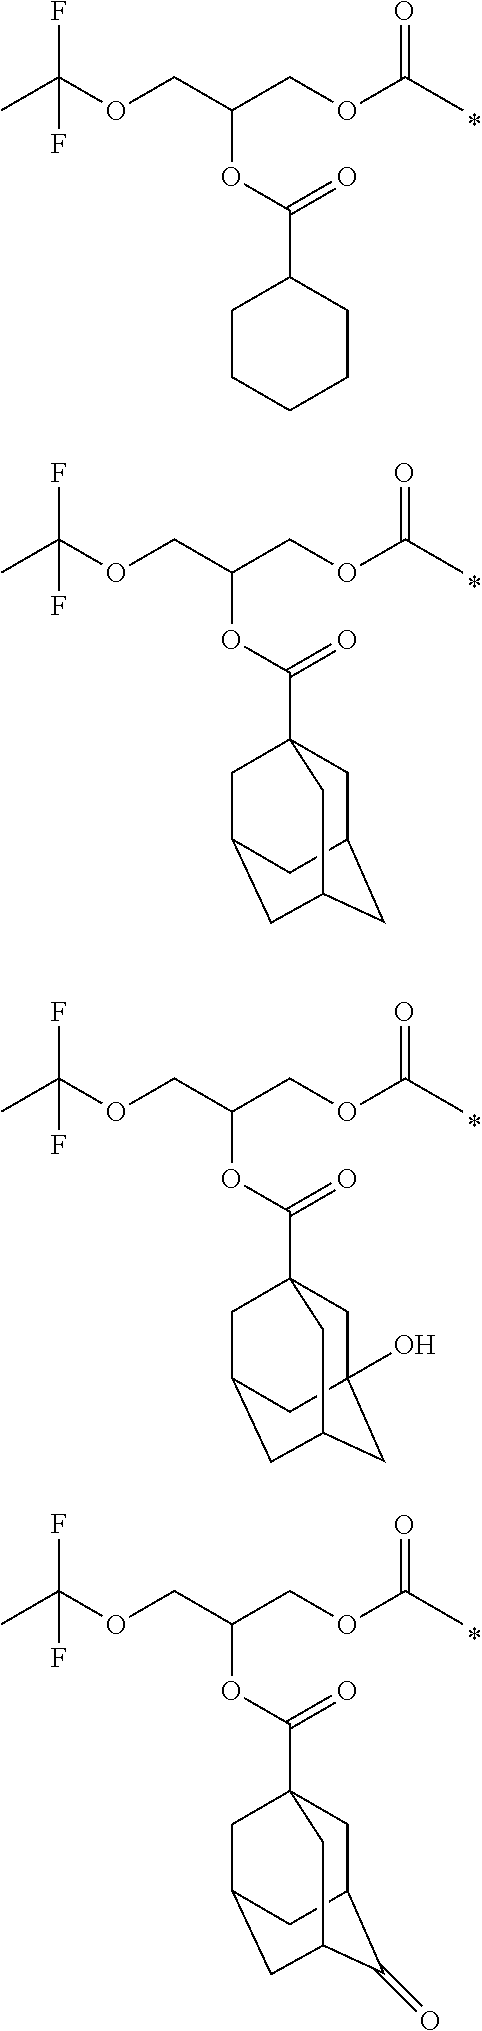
C(C(COC(C)=O)OC(=O)C1CCCCC1)OC(F)(C)F.C(C(COC(C)=O)OC(=O)C12CC3CC(CC(C1)C3)C2)OC(F)(C)F.C(C(COC(C)=O)OC(=O)C12CC3(O)CC(CC(C1)C3)C2)OC(F)(C)F.C(C(COC(C)=O)OC(=O)C12CC3C(=O)C(CC(C1)C3)C2)OC(F)(C)F
